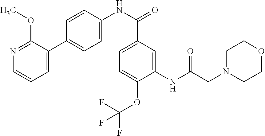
C1(NC(CN2CCOCC2)=O)=CC(C(NC2=CC=C(C3=CC=CN=C3OC)C=C2)=O)=CC=C1OC(F)(F)F
